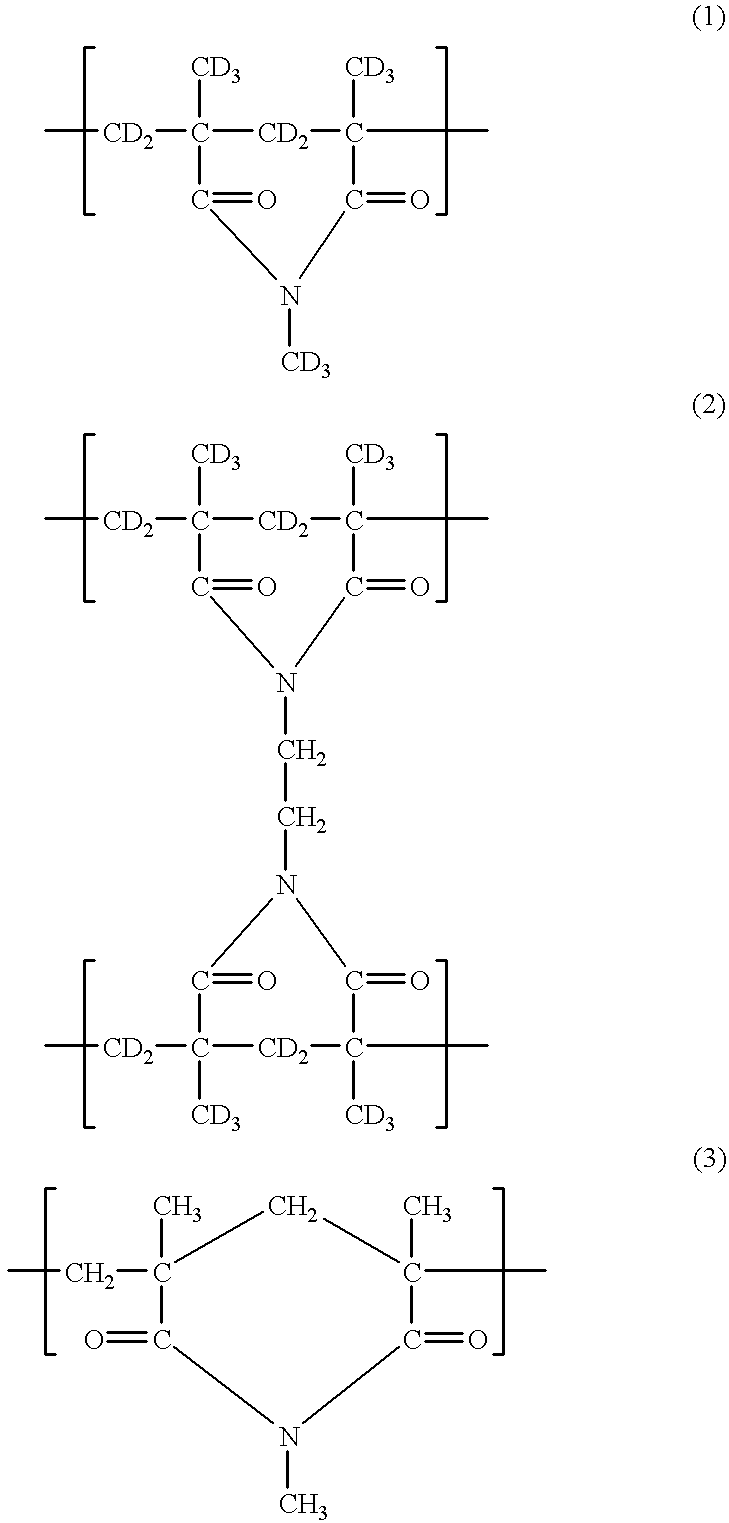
C[CD2]C1([CD3])[CD2]C([CD3])(C)C(=O)N([CD3])C1=O.C[CD2]C1([CD3])[CD2]C([CD3])(C)C(=O)N(CCN2C(=O)C([CD2]C)([CD3])[CD2]C([CD3])(C)C2=O)C1=O.CCC1(C)C(=O)N(C)C(=O)C(C)(C)C1
